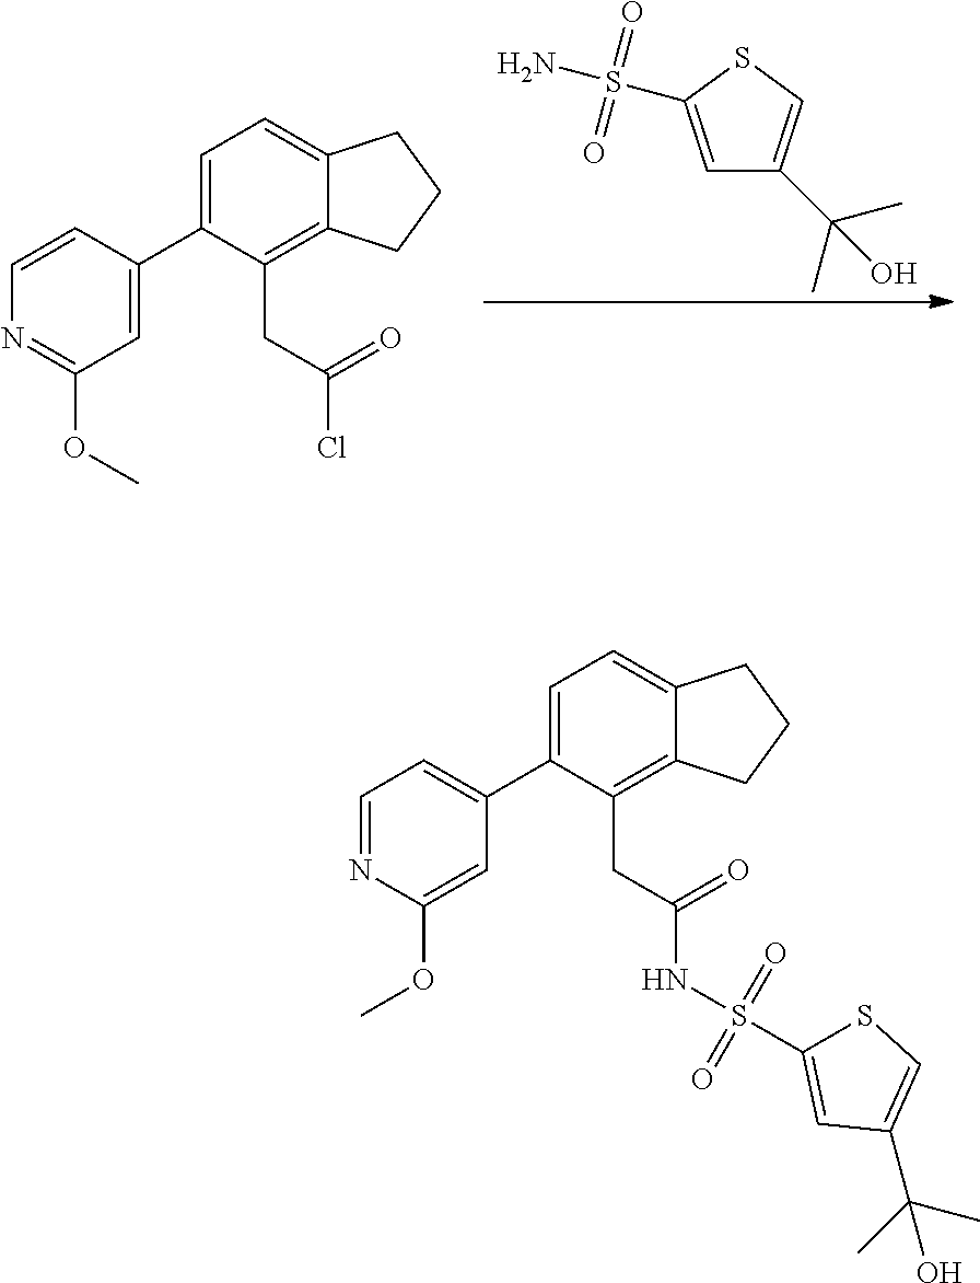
NS(=O)(=O)C1=CC(C(C)(C)O)=CS1.C1=C(C2=CC(OC)=NC=C2)C(CC(=O)Cl)=C2C(=C1)CCC2.C1=C(C2=CC=NC(OC)=C2)C(CC(=O)NS(C2=CC(C(C)(C)O)=CS2)(=O)=O)=C2C(=C1)CCC2
